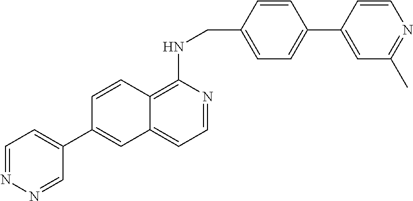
C1=CC(CNC2=C3C(=CC=N2)C=C(C2=CC=NN=C2)C=C3)=CC=C1C1=CC(C)=NC=C1
